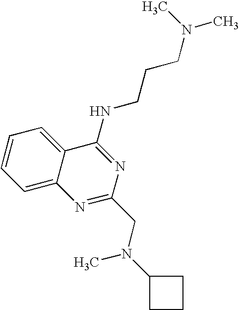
C12=CC=CC=C1C(NCCCN(C)C)=NC(CN(C1CCC1)C)=N2
